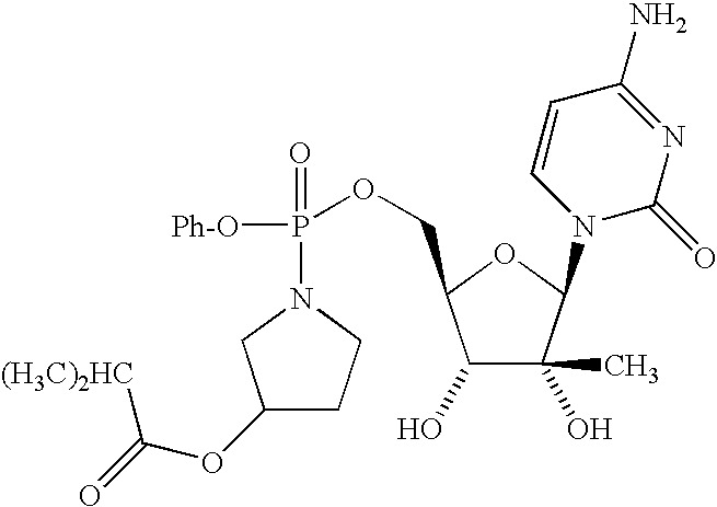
C1(O)C(C)(O)C(N2C(=O)N=C(N)C=C2)OC1COP([Ph-O])(=O)N1CC(OC(=O)[(H3C)2HC])CC1
